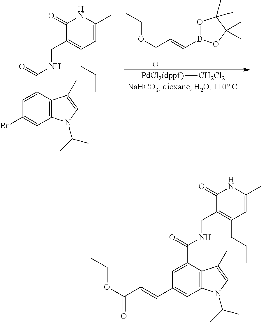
C1=C(C(=O)NCC2=C(CCC)C=C(C)NC2=O)C2=C(C=C1Br)N(C(C)C)C=C2C.CCOC(=O)C=CB1OC(C)(C)C(C)(C)O1.[PdCl2(dppf)][CH2Cl2].C1=C(C(=O)NCC2=C(CCC)C=C(C)NC2=O)C2=C(C=C1C=CC(OCC)=O)N(C(C)C)C=C2C
